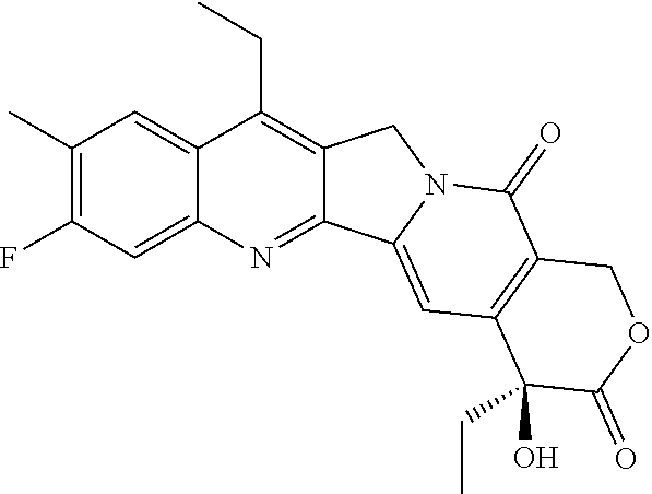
C1(C)=C(F)C=C2C(=C1)C(CC)=C1C(=N2)C2=CC3=C(C(=O)N2C1)COC(=O)C3(O)CC
